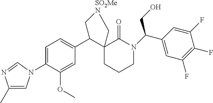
C1=C(N2C=C(C)N=C2)C(OC)=CC(C2C3(CCCN(C(CO)C4=CC(F)=C(F)C(F)=C4)C3=O)C[SO2MeN]C2)=C1
